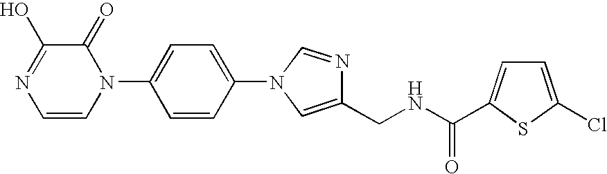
C1=C(N2C(=O)C(O)=NC=C2)C=CC(N2C=NC(CNC(=O)C3=CC=C(Cl)S3)=C2)=C1
